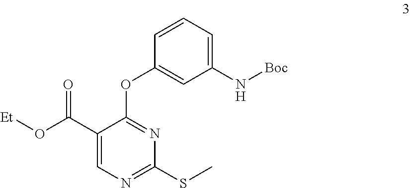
O(C(C1=CN=C(SC)N=C1OC1=CC(N[Boc])=CC=C1)=O)[Et]
